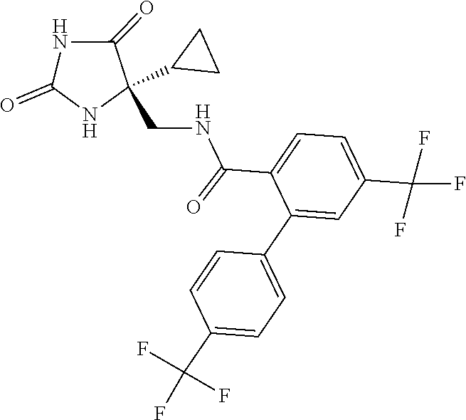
C1(=O)NC(CNC(C2=CC=C(C(F)(F)F)C=C2C2=CC=C(C(F)(F)F)C=C2)=O)(C2CC2)C(=O)N1
